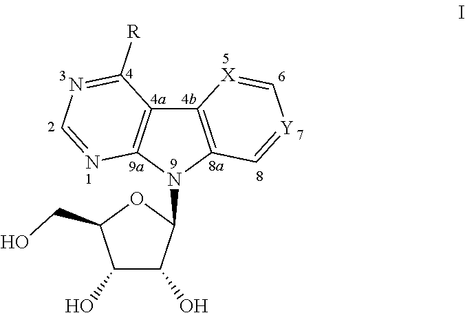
C12=C(N(C3C(O)C(O)C(CO)O3)C3=C1C([R])=NC=N3)C=[Y]C=[X]2
